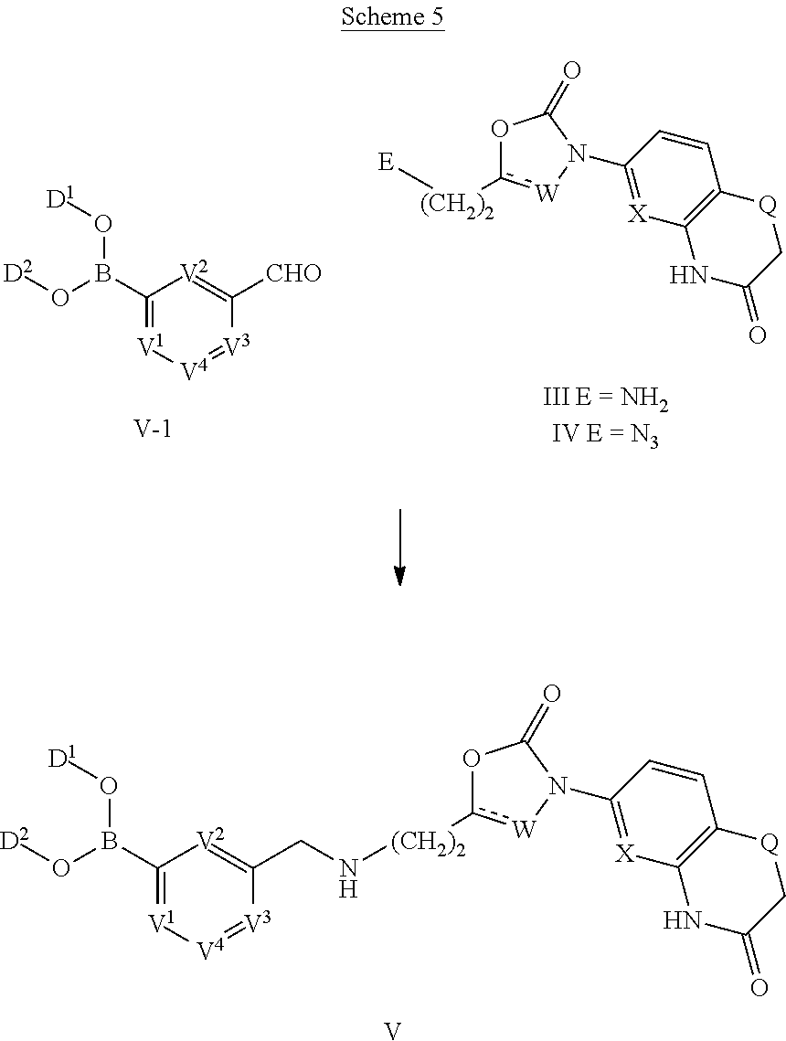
O1c([(CH2)2][E])[W]N(C2=[X]C3=C(C=C2)[Q]CC(=O)N3)C1=O.C1(B(O[D2])O[D1])=[V1][V4]=[V3]C([CHO])=[V2]1.[V].C1(B(O[D2])O[D1])=[V1][V4]=[V3]C(CN[(CH2)2]c2[W]N(C3=[X]C4=C(C=C3)[Q]CC(=O)N4)C(=O)O2)=[V2]1.[V]
